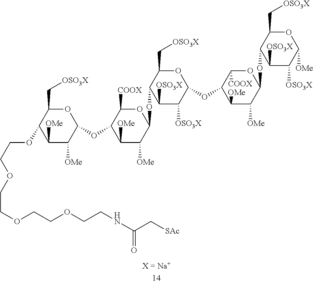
O1C(C[OSO3X])C(OCCOCCOCCOCCNC(=O)C[SAc])C([OMe])C([OMe])C1OC1C([OMe])C([OMe])C(OC2C([OSO3X])C([OSO3X])C(OC3C([OMe])C([OMe])C(OC4C([OSO3X])C([OSO3X])C([OMe])OC4C[OSO3X])OC3[COOX])OC2C[OSO3X])OC1[COOX]
